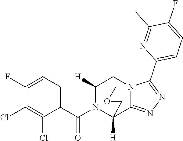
C1(F)=CC=C(C(N2C3([H])C4=NN=C(C5=CC=C(F)C(C)=N5)N4CC2([H])COC3)=O)C(Cl)=C1Cl
